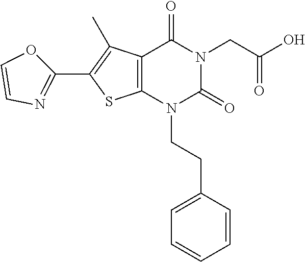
C12=C(N(CCC3=CC=CC=C3)C(=O)N(CC(O)=O)C1=O)SC(C1=NC=CO1)=C2C
